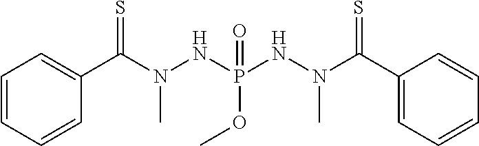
C1=CC=CC(C(N(NP(NN(C(C2=CC=CC=C2)=S)C)(=O)OC)C)=S)=C1
